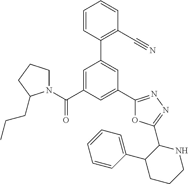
C1=CC(C2=CC(C3=NN=C(C4NCCCC4C4=CC=CC=C4)O3)=CC(C(=O)N3CCCC3CCC)=C2)=C(C#N)C=C1
